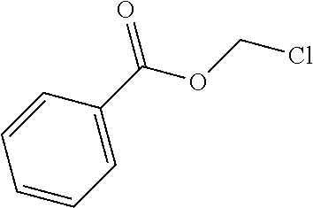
C1=CC=C(C(OCCl)=O)C=C1
